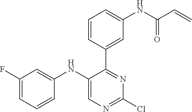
C1(NC2=CC(F)=CC=C2)=CN=C(Cl)N=C1C1=CC(NC(C=C)=O)=CC=C1
